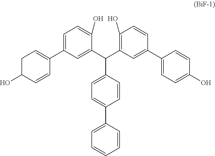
C1=C(C2=CCC(O)C=C2)C=C(C(C2=C(O)C=CC(C3=CC=C(O)C=C3)=C2)C2=CC=C(C3=CC=CC=C3)C=C2)C(O)=C1
